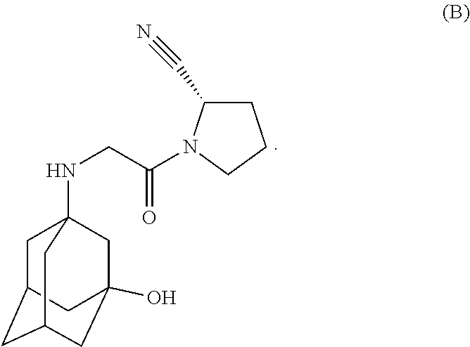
C1C2CC3CC(O)(CC1(NCC(=O)N1C(C#N)CCC1)C3)C2
